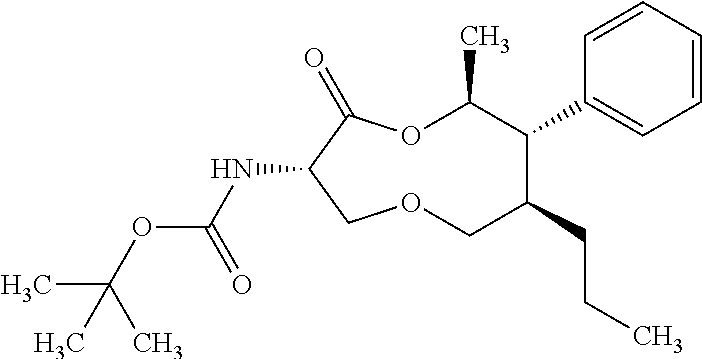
N(C1C(=O)OC(C)C(C2=CC=CC=C2)C(CCC)COC1)C(OC(C)(C)C)=O
